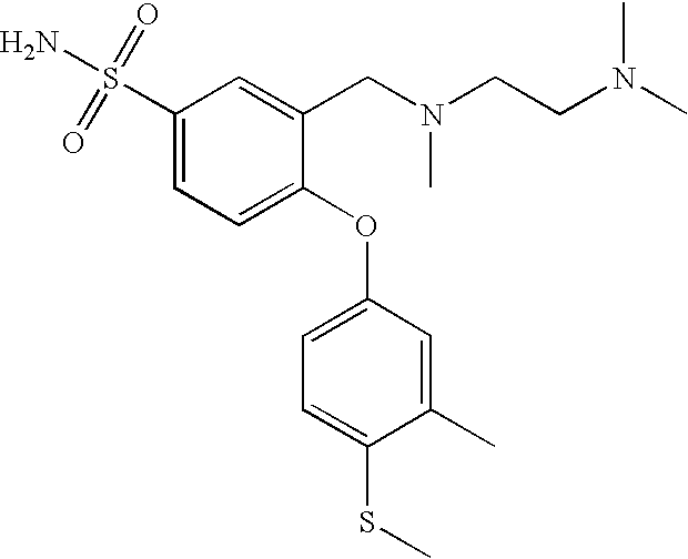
C1(S(N)(=O)=O)=CC=C(OC2=CC=C(SC)C(C)=C2)C(CN(CCN(C)C)C)=C1
